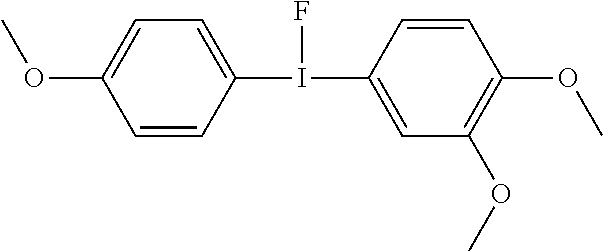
C1=CC(I(C2=CC(OC)=C(OC)C=C2)F)=CC=C1OC
